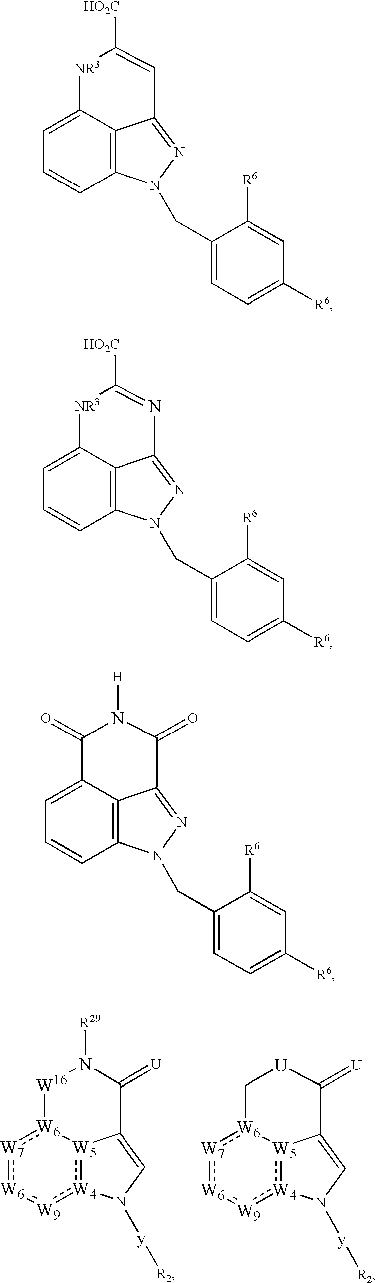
C12=C3C(=CC=C1)[NR3]C([HO2C])=CC3=NN2CC1=CC=C([R6])C=C1[R6].C12=C3C(=CC=C1)[NR3]C([HO2C])=NC3=NN2CC1=CC=C([R6])C=C1[R6].C12=C3C(=CC=C1)C(=O)N([H])C(=O)C3=NN2CC1=CC=C([R6])C=C1[R6].[W4]12:[W5]3[W6](:[W7]:[W6]:[W9]:1)[W16]N([R29])C(=[U])C3=CN2[y][R2].[W4]12:[W5]3[W6](:[W7]:[W6]:[W9]:1)C[U]C(=[U])C3=CN2[y][R2]
